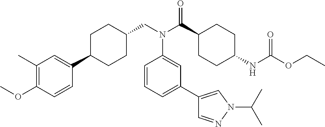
C1(C)=C(OC)C=CC(C2CCC(CN(C(C3CCC(NC(OCC)=O)CC3)=O)C3=CC(C4=CN(C(C)C)N=C4)=CC=C3)CC2)=C1
